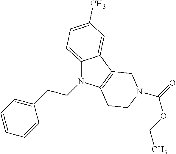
C12=CC=C(C)C=C1C1=C(N2CCC2=CC=CC=C2)CCN(C(=O)OCC)C1
